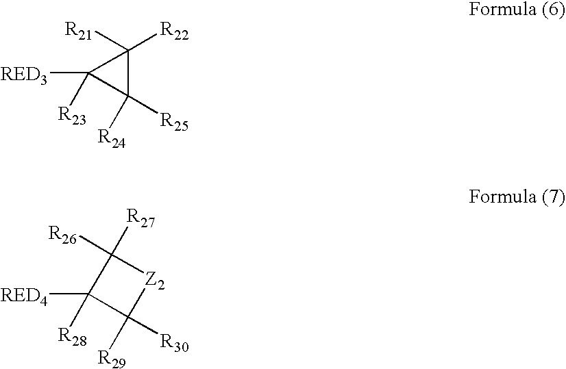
[RED3]C1([R23])C([R25])([R24])C1([R22])[R21].C1([R27])([R26])C([RED4])([R28])C([R29])([R30])[Z2]1
